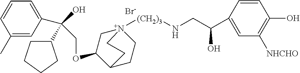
C1(C)=CC(C(O)(COC2C[N+]3([(CH2)3]NCC(O)C4=CC([NHCHO])=C(O)C=C4)CCC2CC3)C2CCCC2)=CC=C1.[Br-]
